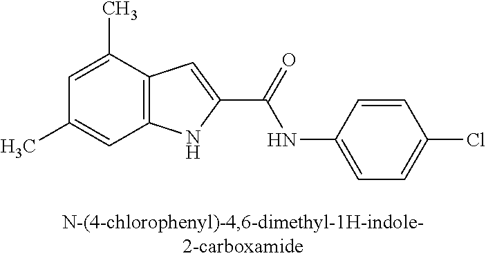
C12=C(C(C)=CC(C)=C1)C=C(C(=O)NC1=CC=C(Cl)C=C1)N2
